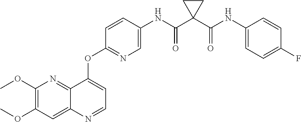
C1(OC)=C(OC)N=C2C(=C1)N=CC=C2OC1=NC=C(NC(C2(C(NC3=CC=C(F)C=C3)=O)CC2)=O)C=C1
